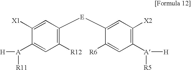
C1=C([X1])C([A]([H])[R11])=CC([R12])=C1[E]C1=CC([X2])=C([A]([H])[R5])C=C1[R6]
